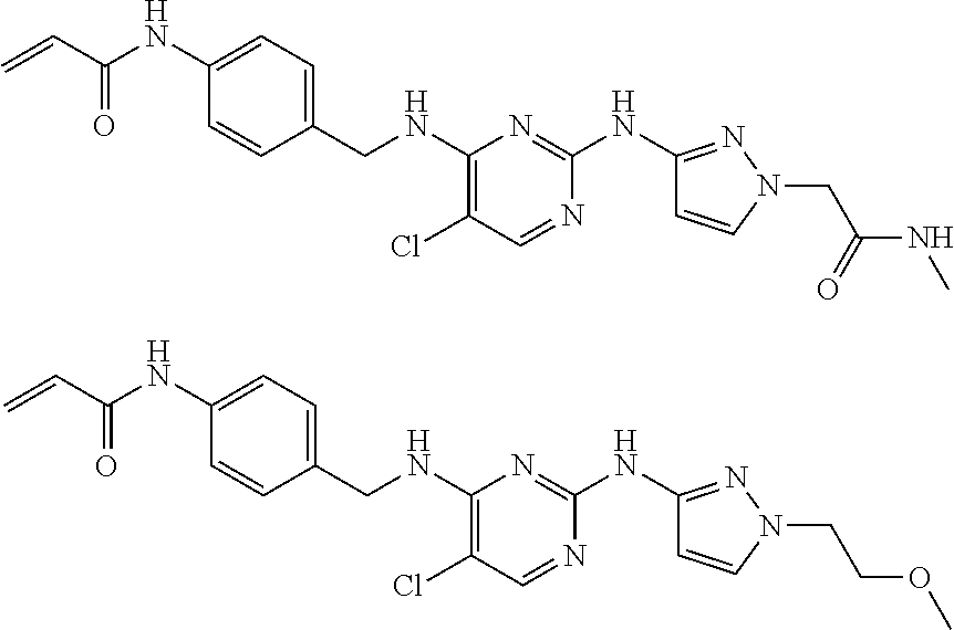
C1(CNC2=C(Cl)C=NC(NC3=NN(CC(NC)=O)C=C3)=N2)=CC=C(NC(C=C)=O)C=C1.C1(CNC2=C(Cl)C=NC(NC3=NN(CCOC)C=C3)=N2)=CC=C(NC(C=C)=O)C=C1
